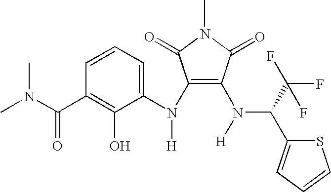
C1(N(C2=CC=CC(C(N(C)C)=O)=C2O)[H])=C(N(C(C2=CC=CS2)C(F)(F)F)[H])C(=O)N(C)C1=O
